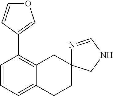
C1=CC=C2C(=C1C1=COC=C1)CC1(CC2)N=CNC1
